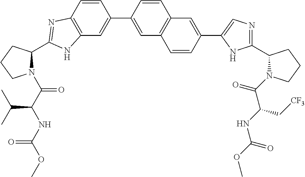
C12=C(C=CC(C3=CC4=C(C=C3)C=C(C3=CN=C(C5N(C(C(NC(=O)OC)C[CF3])=O)CCC5)N3)C=C4)=C1)N=C(C1N(C(C(NC(OC)=O)C(C)C)=O)CCC1)N2
